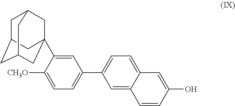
C1=C(C23CC4CC(CC(C2)C4)C3)C([CH3O])=CC=C1C1=CC=C2C(=C1)C=CC(O)=C2
